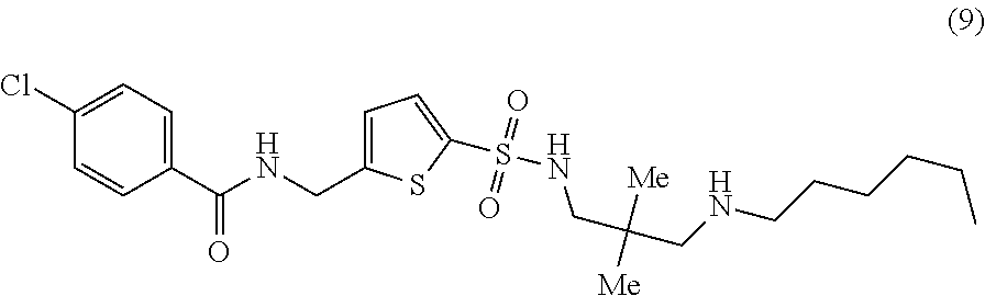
C1=C(Cl)C=CC(C(NCC2=CC=C(S(NCC(CNCCCCCC)([Me])[Me])(=O)=O)S2)=O)=C1
